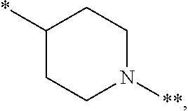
C1(*)CCN([**])CC1
